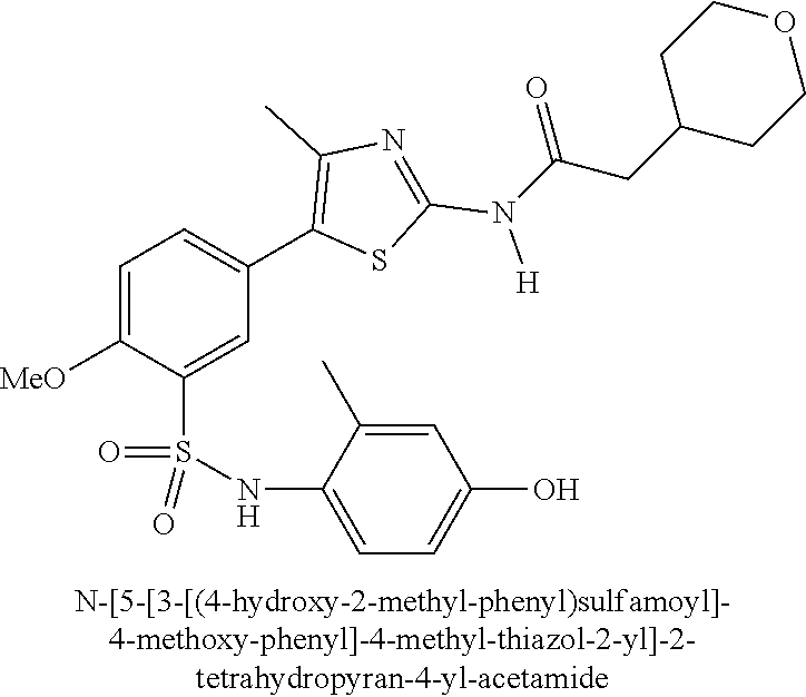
C1=C([MeO])C(S(NC2=CC=C(O)C=C2C)(=O)=O)=CC(C2=C(C)N=C(N([H])C(CC3CCOCC3)=O)S2)=C1
